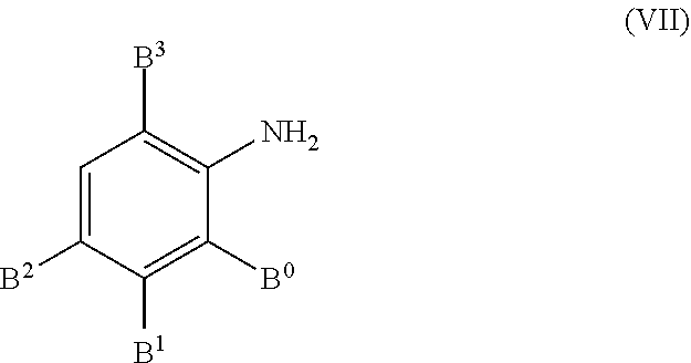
C1=C([B2])C([B1])=C([B0])C(N)=C1[B3]
